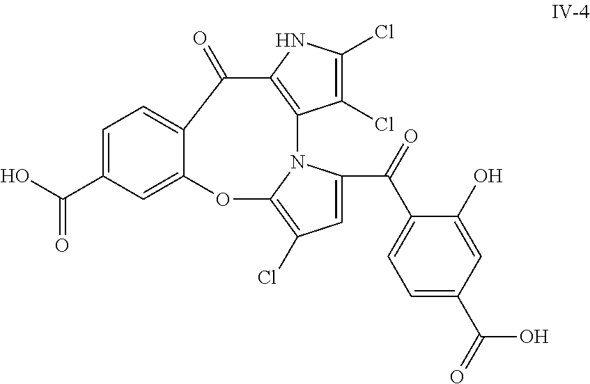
C1(Cl)=C(Cl)NC2=C1N1C(C(=O)C3=CC=C(C(=O)O)C=C3O)=CC(Cl)=C1OC1=CC(C(=O)O)=CC=C1C2=O
